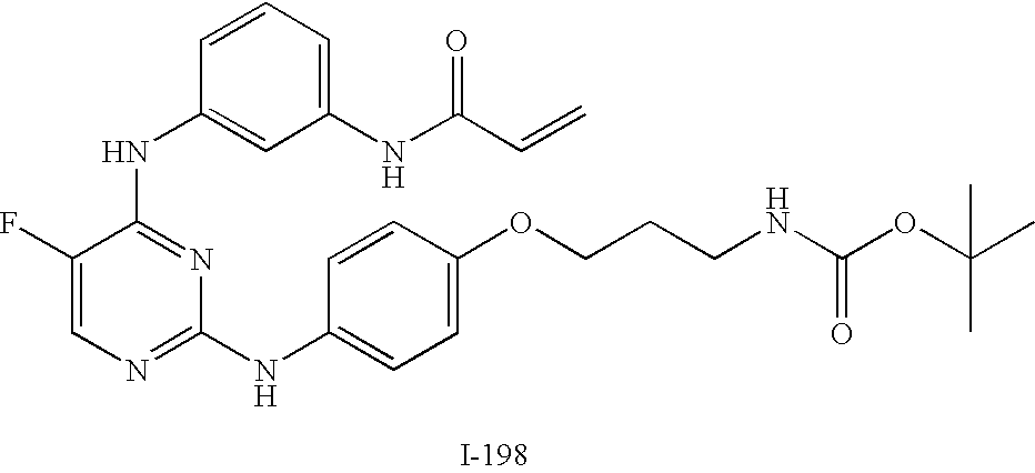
C1(F)=CN=C(NC2=CC=C(OCCCNC(OC(C)(C)C)=O)C=C2)N=C1NC1=CC(NC(C=C)=O)=CC=C1
